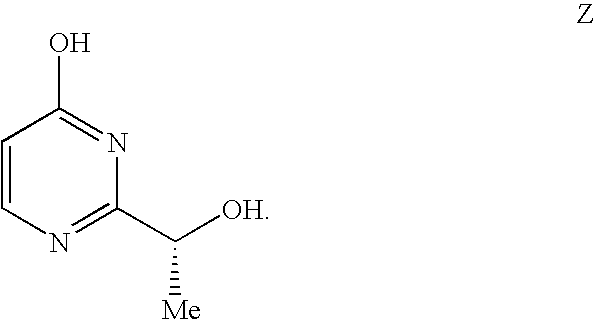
C1=CN=C(C([OH])[Me])N=C1O
